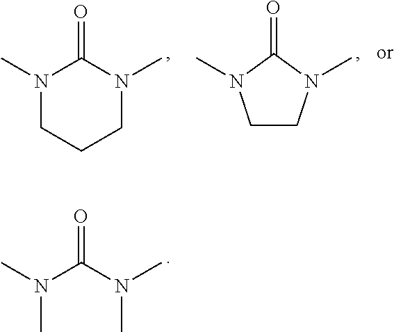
N1(C)CCCN(C)C1=O.C1CN(C)C(=O)N1C.N(C)(C(N(C)C)=O)C
